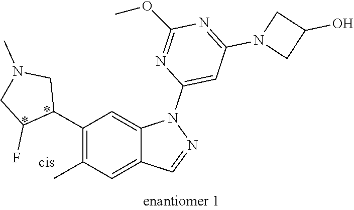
C1(C2CN(C)CC2F)=C(C)C=C2C(=C1)N(C1=CC(N3CC(O)C3)=NC(OC)=N1)N=C2
